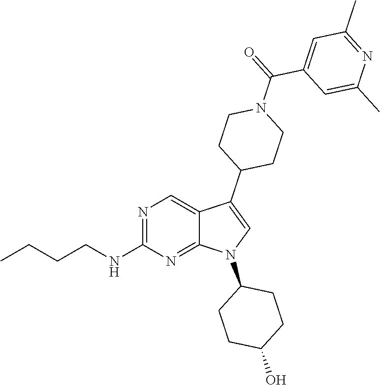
N1=C(NCCCC)N=C2C(=C1)C(C1CCN(C(=O)C3=CC(C)=NC(C)=C3)CC1)=CN2C1CCC(O)CC1
